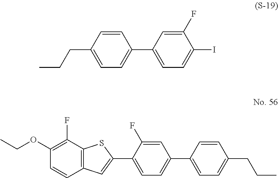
C1=C(CCC)C=CC(C2=CC=C(I)C(F)=C2)=C1.C1=C(C2=CC3=C(S2)C(F)=C(OCC)C=C3)C(F)=CC(C2=CC=C(CCC)C=C2)=C1
